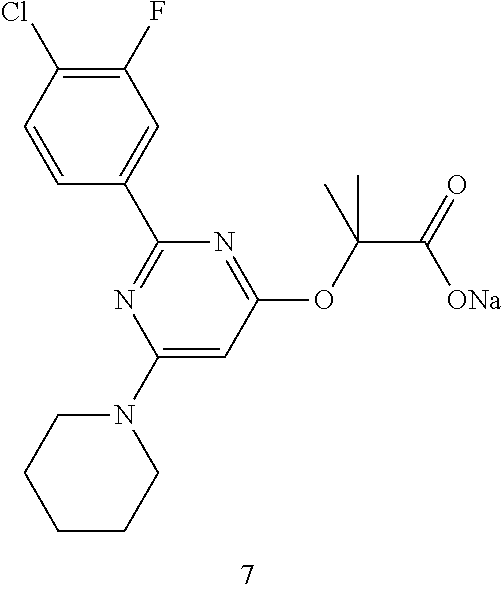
C1(N2CCCCC2)=CC(OC(C(=O)[ONa])(C)C)=NC(C2=CC(F)=C(Cl)C=C2)=N1
